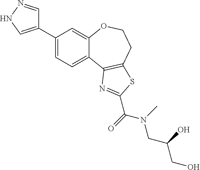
C1(C2=CNN=C2)=CC=C2C(=C1)OCCC1=C2N=C(C(=O)N(CC(CO)O)C)S1
